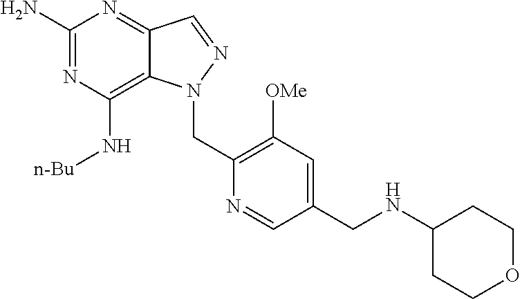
C1(N)=NC(N[n-Bu])=C2C(=N1)C=NN2CC1=C([OMe])C=C(CNC2CCOCC2)C=N1
